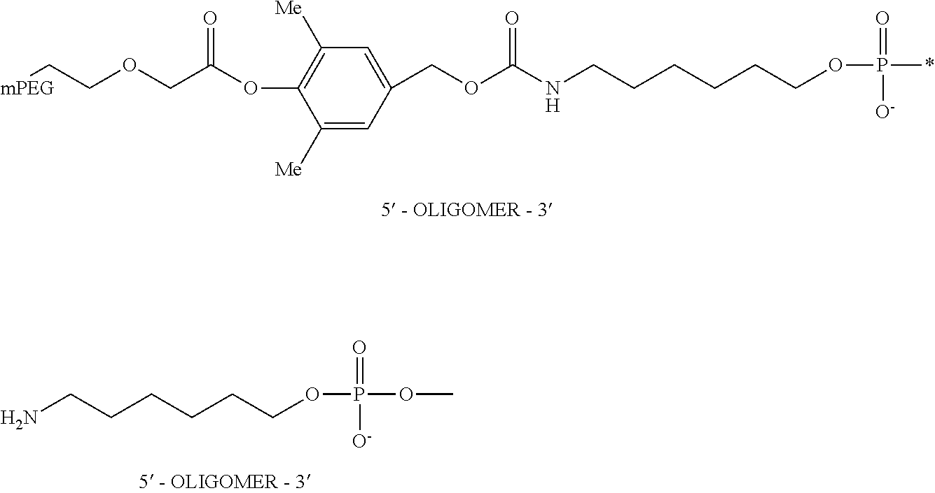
[mPEG]CCOCC(OC1=C([Me])C=C(COC(NCCCCCCOP(=O)(*)[O-])=O)C=C1[Me])=O.NCCCCCCOP(=O)(OC)[O-]
